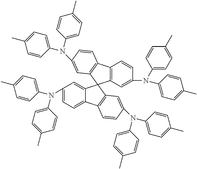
C1(N(C2=CC=C(C)C=C2)C2=CC=C(C)C=C2)=CC=C2C(=C1)C1(C3=C2C=CC(N(C2=CC=C(C)C=C2)C2=CC=C(C)C=C2)=C3)C2=C(C=CC(N(C3=CC=C(C)C=C3)C3=CC=C(C)C=C3)=C2)C2=C1C=C(N(C1=CC=C(C)C=C1)C1=CC=C(C)C=C1)C=C2
